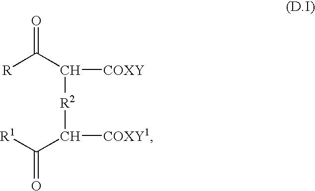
[R]C(C([COXY])[R2]C([COXY1])C([R1])=O)=O
